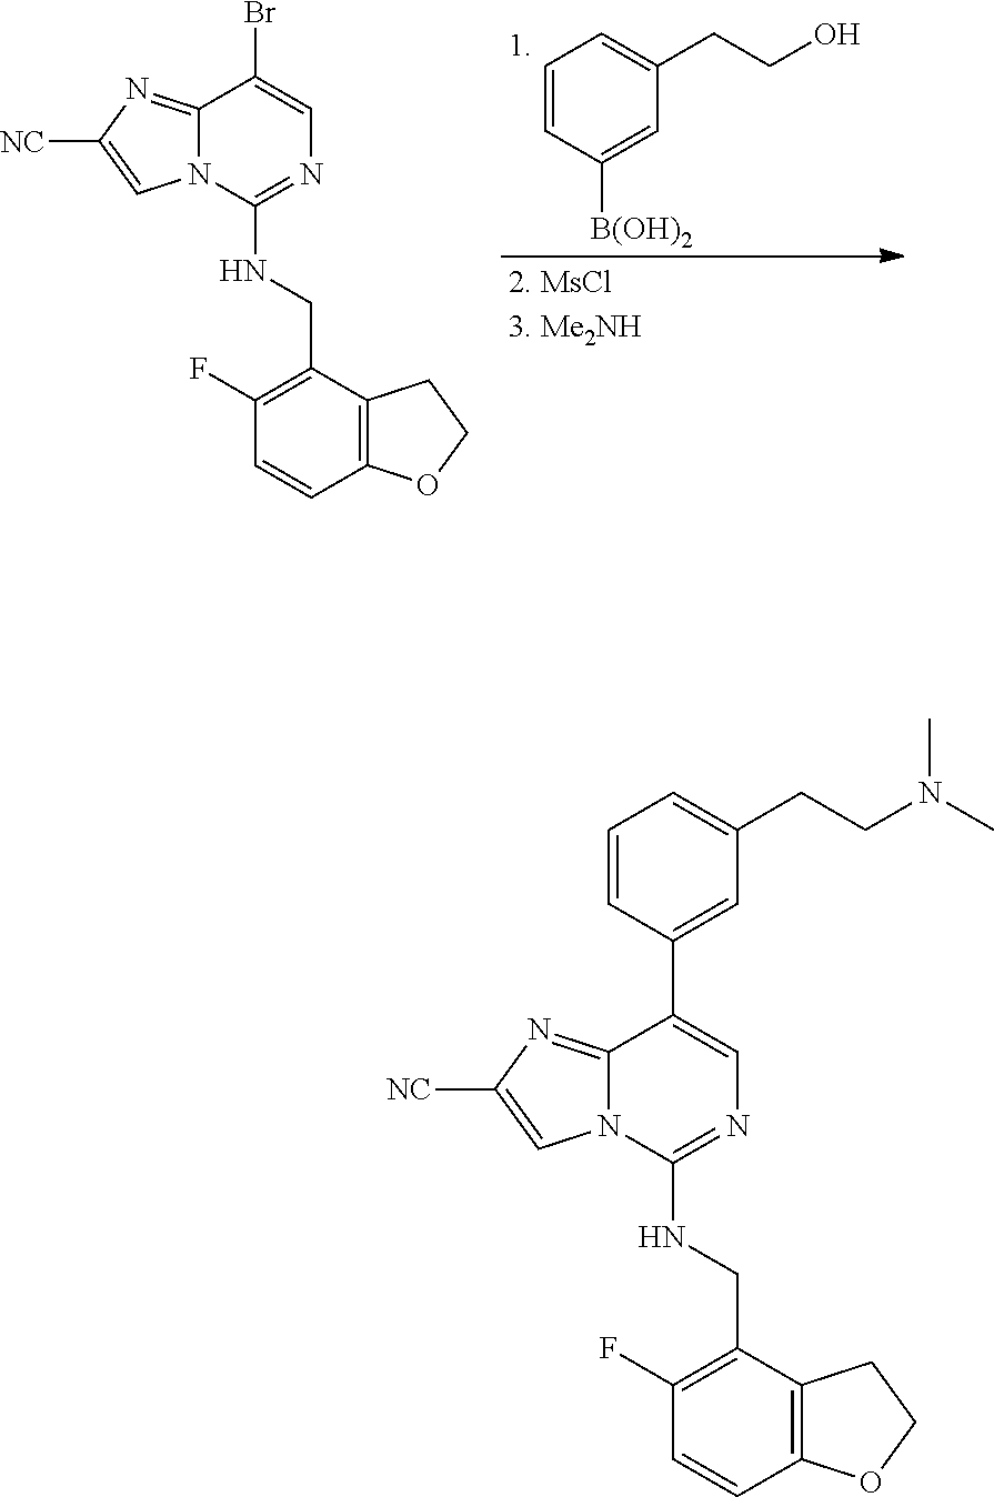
C1(CNC2=NC=C(Br)C3=NC([NC])=CN23)=C(F)C=CC2=C1CCO2.C1=CC([B(OH)2])=CC(CCO)=C1.C1(CNC2=NC=C(C3=CC(CCN(C)C)=CC=C3)C3=NC([NC])=CN23)=C(F)C=CC2=C1CCO2
